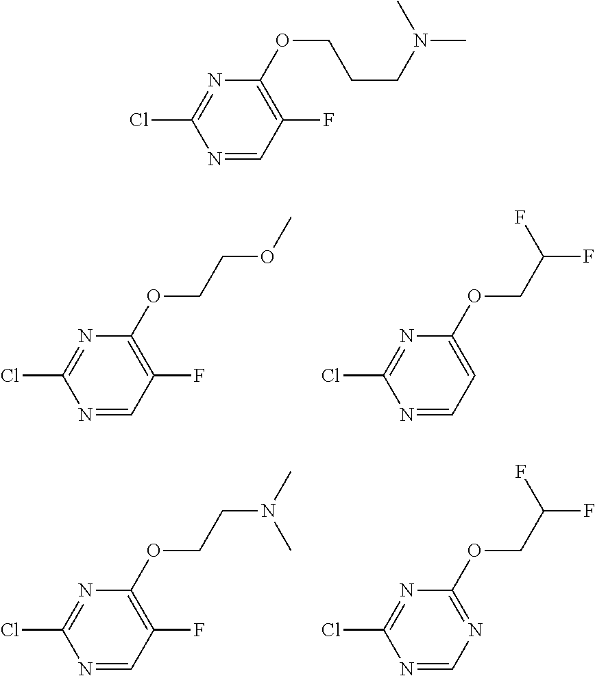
C1(Cl)=NC(OCCOC)=C(F)C=N1.C1(Cl)=NC(OCC(F)F)=CC=N1.C1(Cl)=NC(OCCN(C)C)=C(F)C=N1.C1=NC(Cl)=NC(OCC(F)F)=N1.C1(Cl)=NC(OCCCN(C)C)=C(F)C=N1
